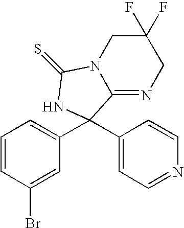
C1=C(Br)C=CC=C1C1(C2=CC=NC=C2)C2=NCC(F)(F)CN2C(=S)N1
